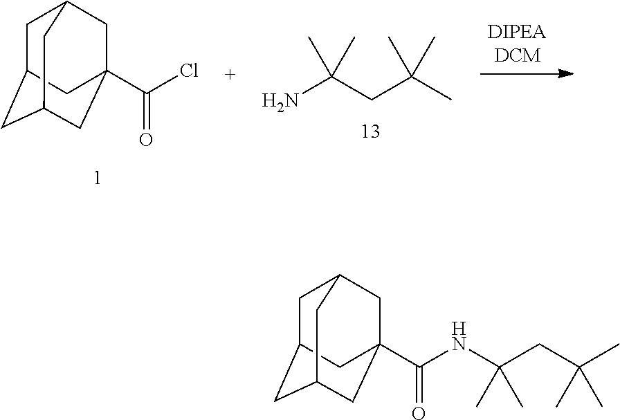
C1C2CC3CC(C(NC(CC(C)(C)C)(C)C)=O)(CC1C3)C2.C1C2CC3CC(C(Cl)=O)(CC1C3)C2.NC(CC(C)(C)C)(C)C
